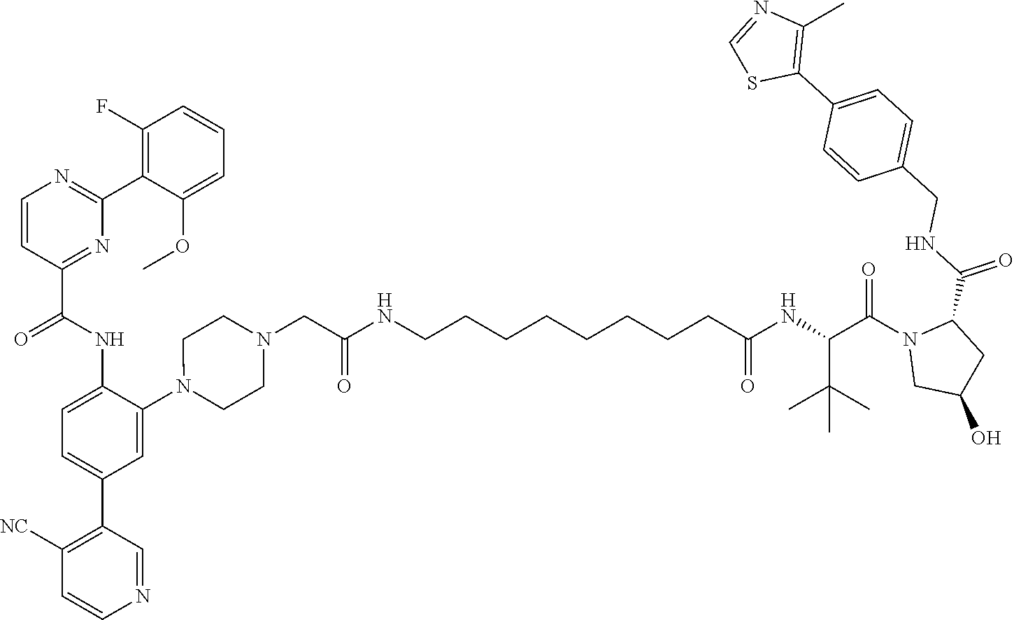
C(C(NC(=O)CCCCCCCCNC(CN1CCN(C2=CC(C3=C([NC])C=CN=C3)=CC=C2NC(C2=NC(C3=C(F)C=CC=C3OC)=NC=C2)=O)CC1)=O)C(C)(C)C)(N1CC(O)CC1C(NCC1=CC=C(C2=C(C)N=CS2)C=C1)=O)=O
